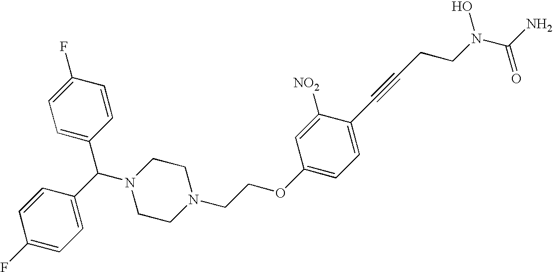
C1=C(C(N2CCN(CCOC3=CC=C(C#CCCN(O)C(=O)N)C([NO2])=C3)CC2)C2=CC=C(F)C=C2)C=CC(F)=C1
